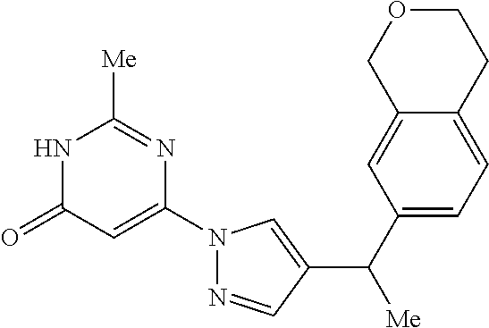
N1C(=O)C=C(N2N=CC(C(C3=CC=C4C(=C3)COCC4)[Me])=C2)N=C1[Me]
